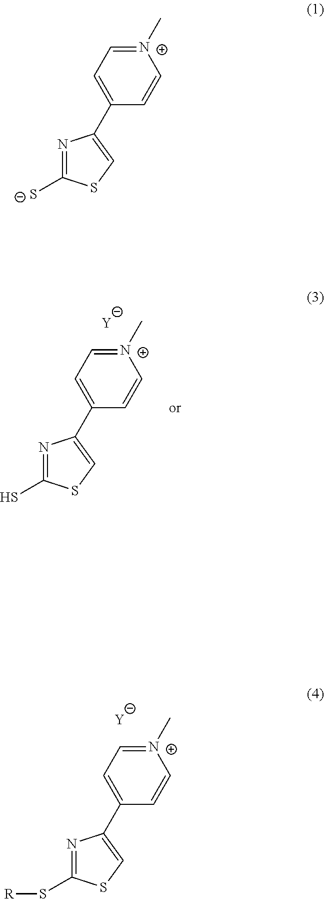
[N+]1(C)=CC=C(C2=CSC([S-])=N2)C=C1.[N+]1(C)=CC=C(C2=CSC(S[R])=N2)C=C1.[Y].[N+]1(C)=CC=C(C2=CSC(S)=N2)C=C1.[Y]
